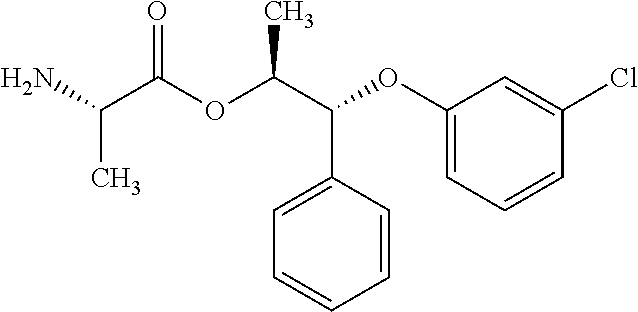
NC(C(OC(C(C1=CC=CC=C1)OC1=CC=CC(Cl)=C1)C)=O)C
